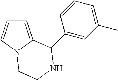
C1=C2N(C=C1)CCNC2C1=CC(C)=CC=C1
